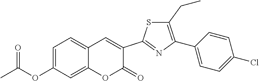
C1=C(OC(=O)C)C=C2C(=C1)C=C(C1=NC(C3=CC=C(Cl)C=C3)=C(CC)S1)C(=O)O2
